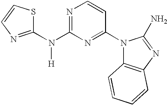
C1(N(C2=NC=CC(N3C4=C(N=C3N)C=CC=C4)=N2)[H])=NC=CS1
